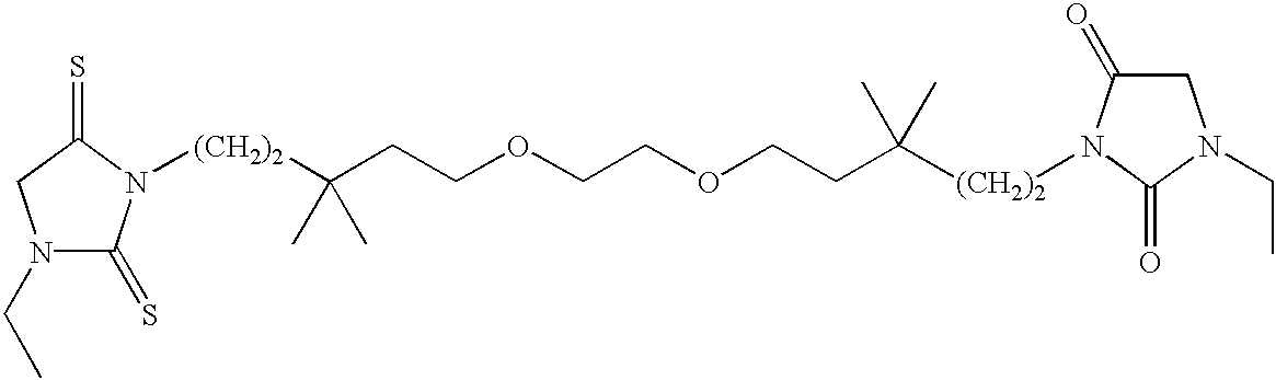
[(CH2)2](C(C)(CCOCCOCCC([(CH2)2]N1C(=O)CN(CC)C1=O)(C)C)C)N1C(=S)N(CC)CC1=S
